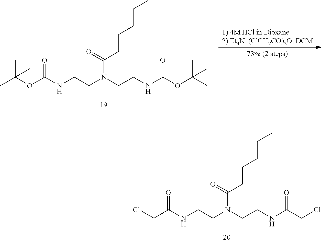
ClCC(NCCN(CCNC(CCl)=O)C(=O)CCCCC)=O.CC(OC(NCCN(CCNC(OC(C)(C)C)=O)C(=O)CCCCC)=O)(C)C
